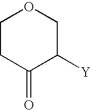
C1([Y])COCCC1=O
